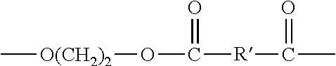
C[O(CH2)2]OC([R]C(C)=O)=O
